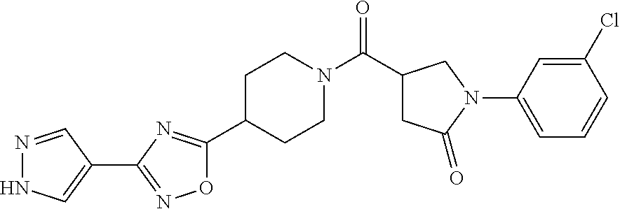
C1N(C(C2CC(=O)N(C3=CC=CC(Cl)=C3)C2)=O)CCC(C2=NC(C3=CNN=C3)=NO2)C1
